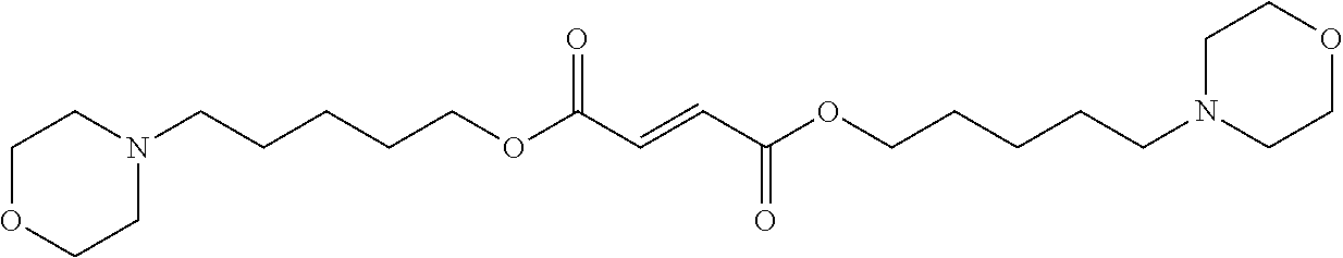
N1(CCCCCOC(C=CC(OCCCCCN2CCOCC2)=O)=O)CCOCC1
